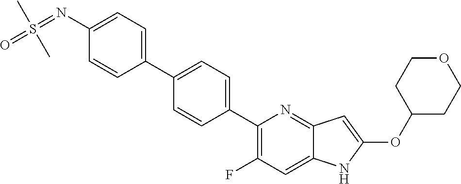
C1(C2=CC=C(C3=C(F)C=C4C(=N3)C=C(OC3CCOCC3)N4)C=C2)=CC=C(N=S(=O)(C)C)C=C1
